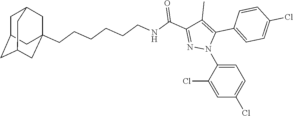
C1=C(N2C(C3=CC=C(Cl)C=C3)=C(C)C(C(=O)NCCCCCCC34CC5CC(CC(C3)C5)C4)=N2)C(Cl)=CC(Cl)=C1
